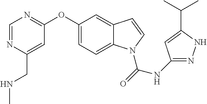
O(C1=CC=C2C(=C1)C=CN2C(NC1=NNC(C(C)C)=C1)=O)C1=NC=NC(CNC)=C1
